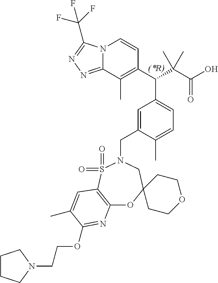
C1(C(C(C(O)=O)(C)C)C2=CC=C(C)C(CN3CC4(OC5=C(S3(=O)=O)C=C(C)C(OCCN3CCCC3)=N5)CCOCC4)=C2)=C(C)C2=NN=C(C(F)(F)F)N2C=C1
